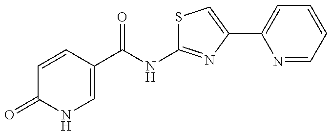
C1=CC(C(=O)NC2=NC(C3=CC=CC=N3)=CS2)=CNC1=O
